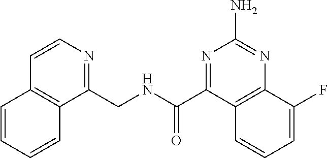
C1(CNC(C2=NC(N)=NC3=C2C=CC=C3F)=O)=NC=CC2=C1C=CC=C2
